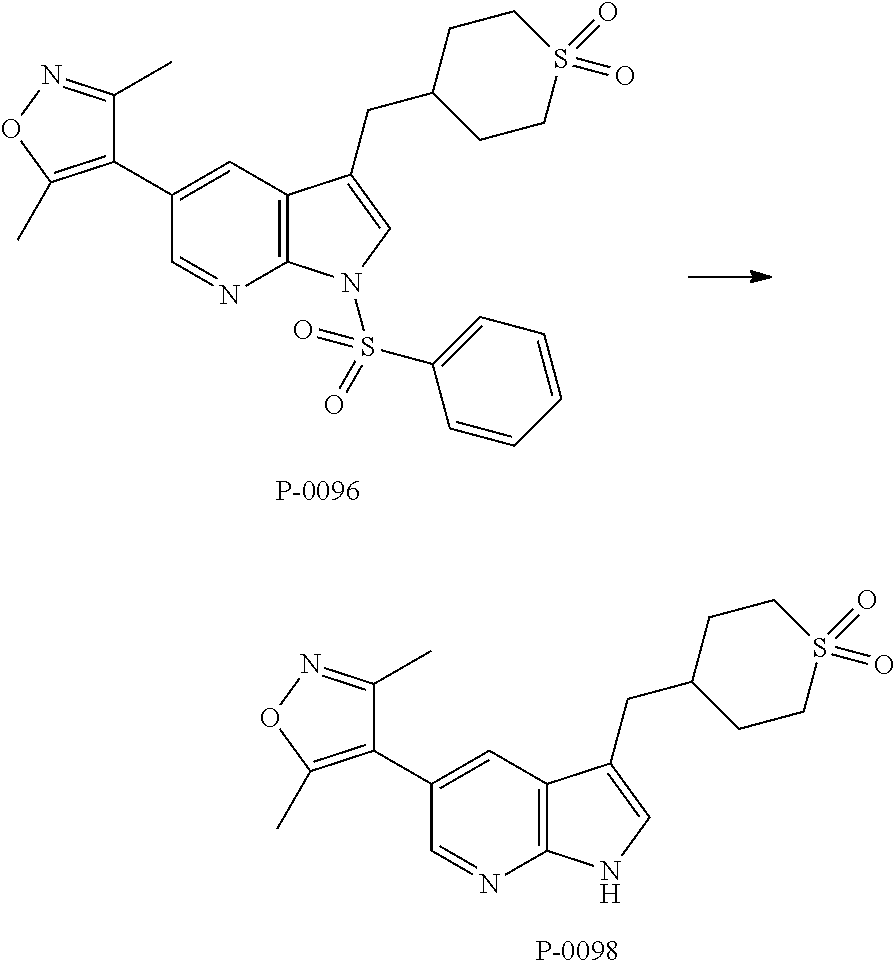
C12=C(C=C(C3=C(C)ON=C3C)C=N1)C(CC1CCS(=O)(=O)CC1)=CN2S(C1=CC=CC=C1)(=O)=O.C12=C(C=C(C3=C(C)ON=C3C)C=N1)C(CC1CCS(=O)(=O)CC1)=CN2
